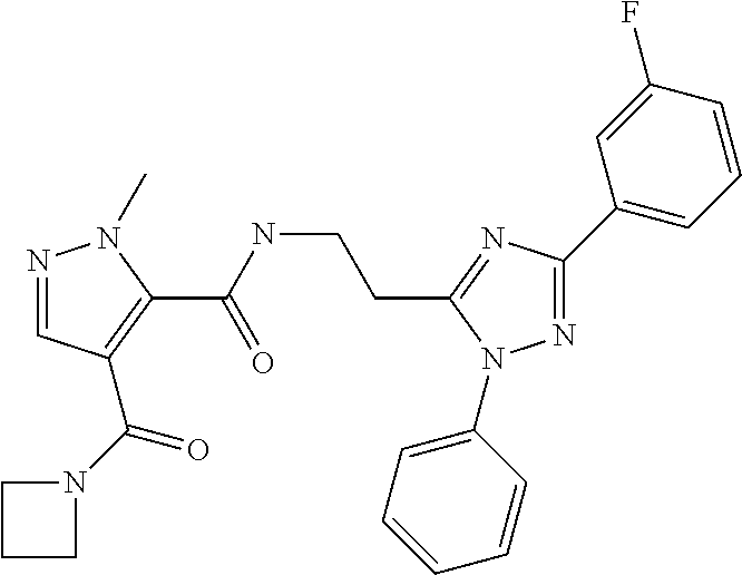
C(C1=NC(C2=CC=CC(F)=C2)=NN1C1=CC=CC=C1)CNC(C1=C(C(=O)N2CCC2)C=NN1C)=O
